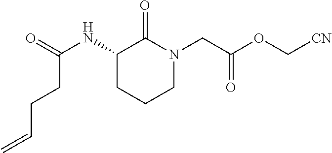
C1(NC(CCC=C)=O)CCCN(CC(OC[CN])=O)C1=O
